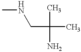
CNCC(C)(C)N
